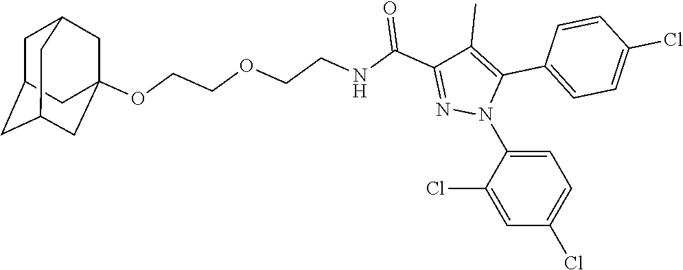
C1=C(N2C(C3=CC=C(Cl)C=C3)=C(C)C(C(NCCOCCOC34CC5CC(CC(C3)C5)C4)=O)=N2)C(Cl)=CC(Cl)=C1
